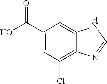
C1(Cl)=C2C(=CC(C(O)=O)=C1)NC=N2
